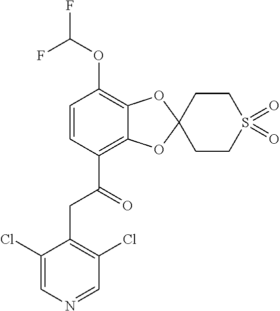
C1=CC(C(CC2=C(Cl)C=NC=C2Cl)=O)=C2C(=C1OC(F)F)OC1(O2)CCS(=O)(=O)CC1
